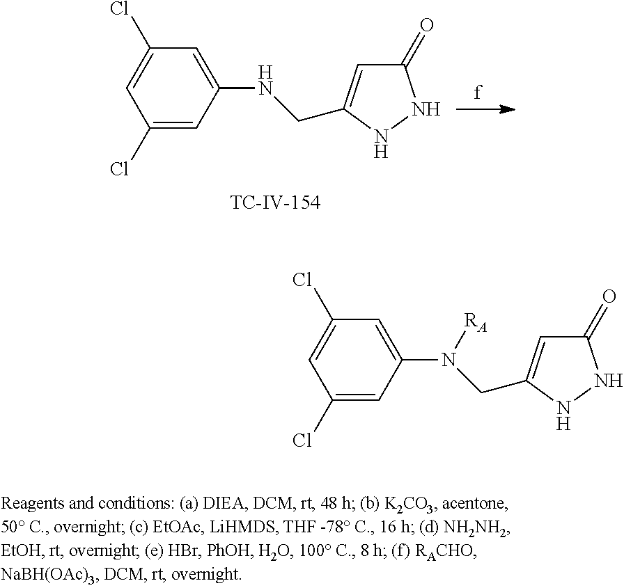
C1=C(N(CC2=CC(=O)NN2)[RA])C=C(Cl)C=C1Cl.C1=C(NCC2=CC(=O)NN2)C=C(Cl)C=C1Cl
